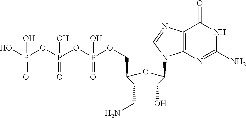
C1(O)C(CN)C(COP(OP(OP(O)(O)=O)(O)=O)(O)=O)OC1N1C2=C(C(=O)NC(N)=N2)N=C1
